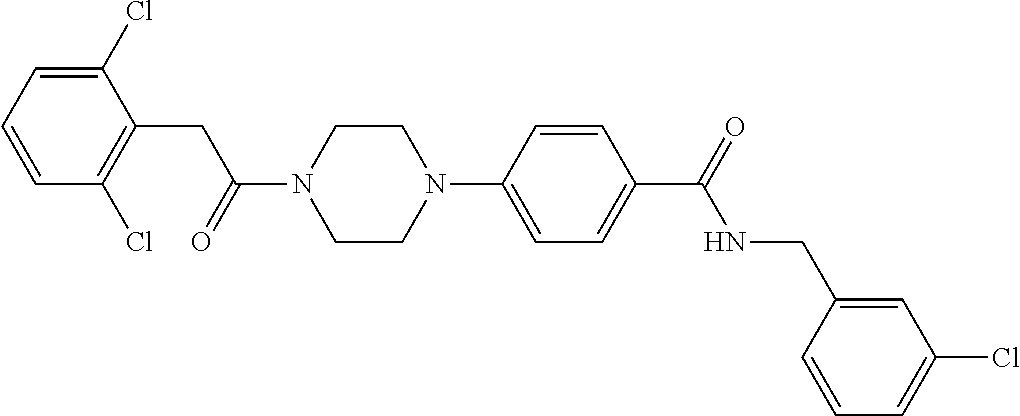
C1=CC=C(Cl)C(CC(N2CCN(C3=CC=C(C(=O)NCC4=CC(Cl)=CC=C4)C=C3)CC2)=O)=C1Cl
